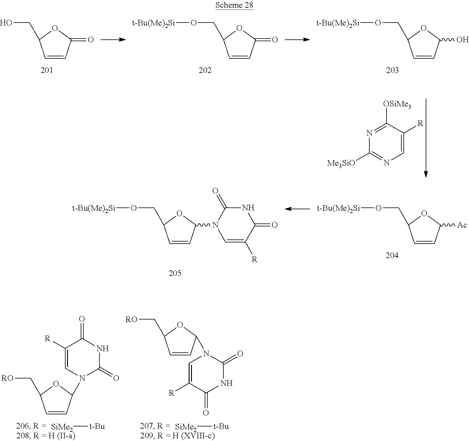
C1=CC(=O)OC1CO.C1=CC(=O)OC1CO[t-Bu(Me)2Si].C1=CC(O)OC1CO[t-Bu(Me)2Si].N1=C([OSiMe3])C([R])=CN=C1[Me3SiO].C1=CC([Ac])OC1CO[t-Bu(Me)2Si].C1=CC(N2C=C([R])C(=O)NC2=O)OC1CO[t-Bu(Me)2Si].[SiMe2][t-Bu].C1=CC(N2C(=O)NC(=O)C([R])=C2)OC1C[RO].[SiMe2][t-Bu].C1=CC(N2C=C([R])C(=O)NC2=O)OC1C[RO]
